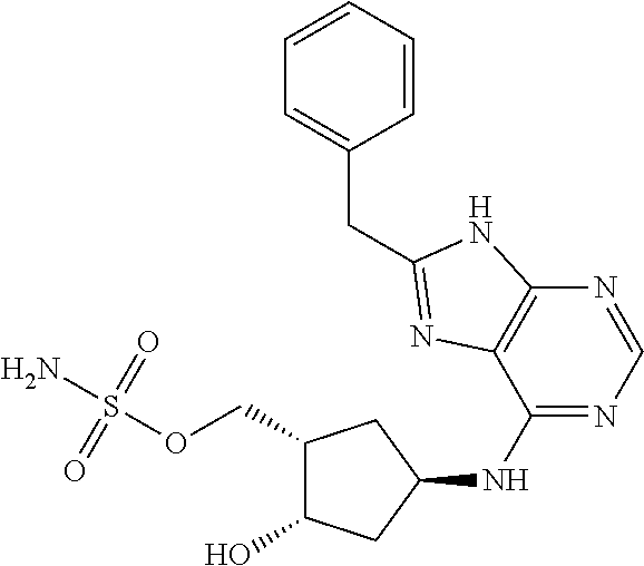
C(OS(N)(=O)=O)C1C(O)CC(NC2=NC=NC3=C2N=C(CC2=CC=CC=C2)N3)C1
